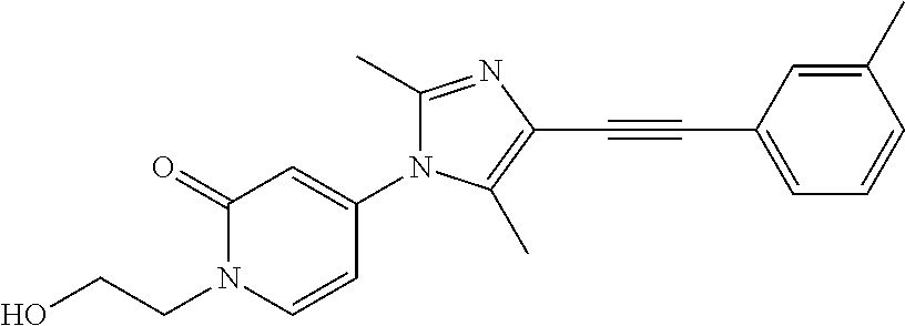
C1(=O)N(CCO)C=CC(N2C(C)=NC(C#CC3=CC=CC(C)=C3)=C2C)=C1
